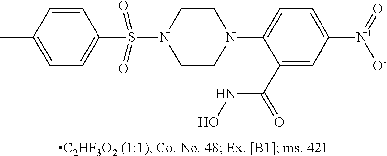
N1(C2=CC=C([N+](=O)[O-])C=C2C(=O)NO)CCN(S(=O)(=O)C2=CC=C(C)C=C2)CC1
